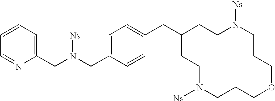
C1(CC2=CC=C(CN([Ns])CC3=CC=CC=N3)C=C2)CCN([Ns])CCCOCCCN([Ns])CC1
